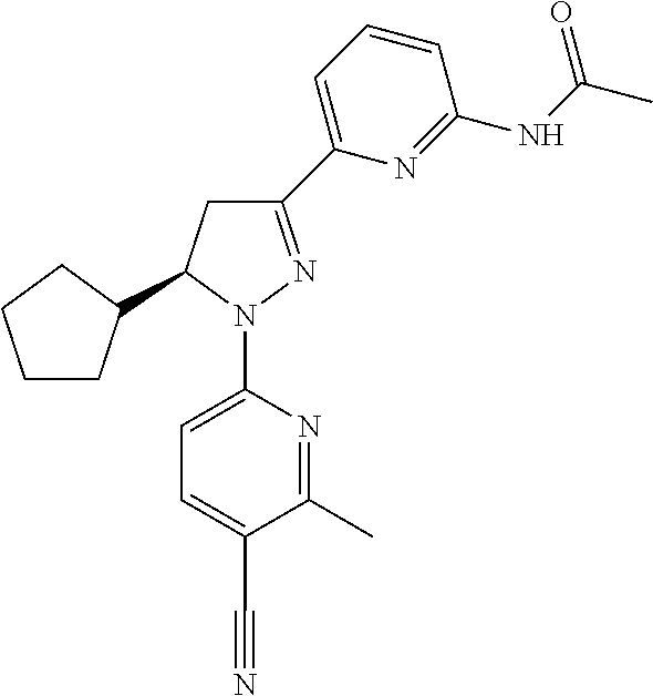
C1CC(C2CC(C3=CC=CC(NC(C)=O)=N3)=NN2C2=CC=C(C#N)C(C)=N2)CC1
